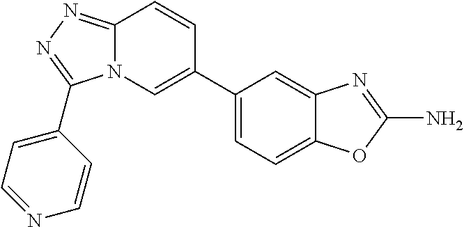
C1=C(C2=CN3C(=NN=C3C3=CC=NC=C3)C=C2)C=C2C(=C1)OC(N)=N2
